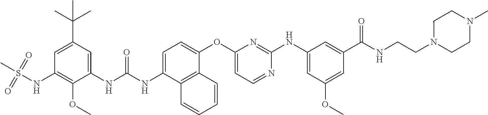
C1=C(NC(NC2=CC(C(C)(C)C)=CC(NS(C)(=O)=O)=C2OC)=O)C2=C(C(OC3=CC=NC(NC4=CC(OC)=CC(C(NCCN5CCN(C)CC5)=O)=C4)=N3)=C1)C=CC=C2
